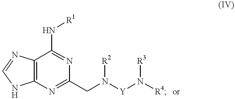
C12=C(N=C(CN([Y]N([R4])[R3])[R2])N=C1N[R1])NC=N2
